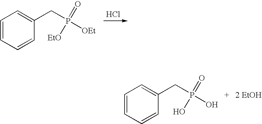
Cl.C1=CC=CC(CP(=O)([EtO])[OEt])=C1.C1=CC=CC(CP(=O)(O)O)=C1
